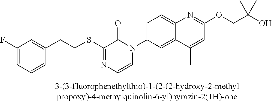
C1(F)=CC=CC(CCSC2=NC=CN(C3=CC=C4C(=C3)C(C)=CC(OCC(O)(C)C)=N4)C2=O)=C1
